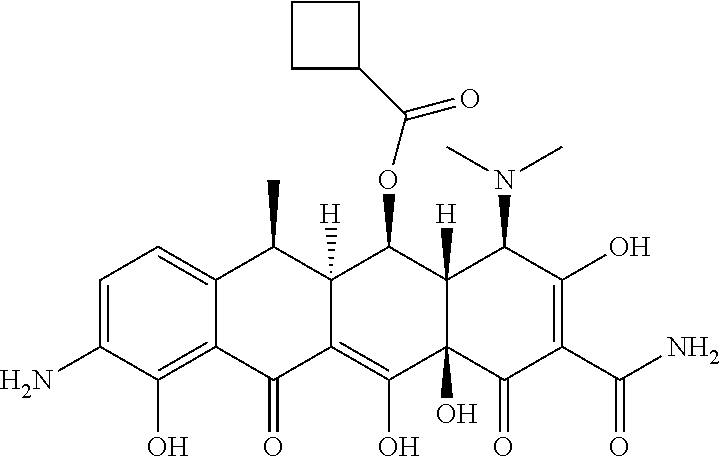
C1=C(N)C(O)=C2C(=C1)C(C)C1([H])C(=C(O)C3(O)C([H])(C1OC(=O)C1CCC1)C(N(C)C)C(O)=C(C(N)=O)C3=O)C2=O
